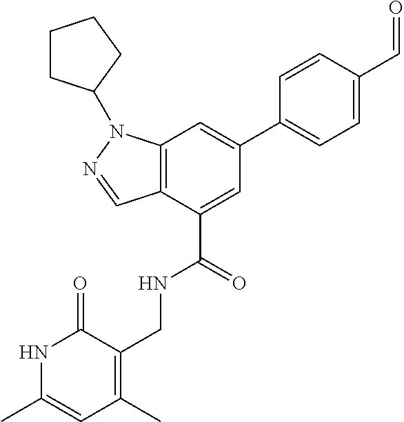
C12=C(C(C(NCC3=C(C)C=C(C)NC3=O)=O)=CC(C3=CC=C(C=O)C=C3)=C1)C=NN2C1CCCC1
